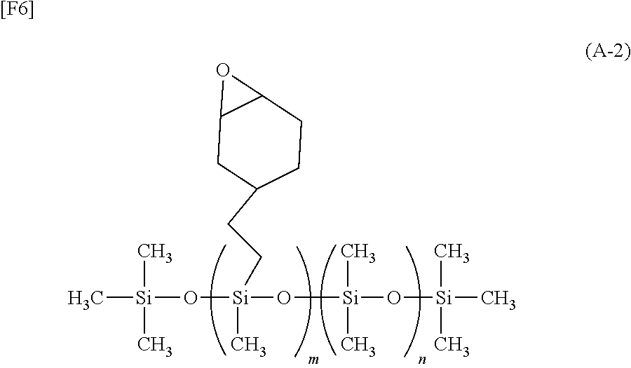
C[Si](O[Si](O[Si](O[Si](C)(C)C)(C)C)(CCC1CCC2C(C1)O2)C)(C)C.[[F6]]
